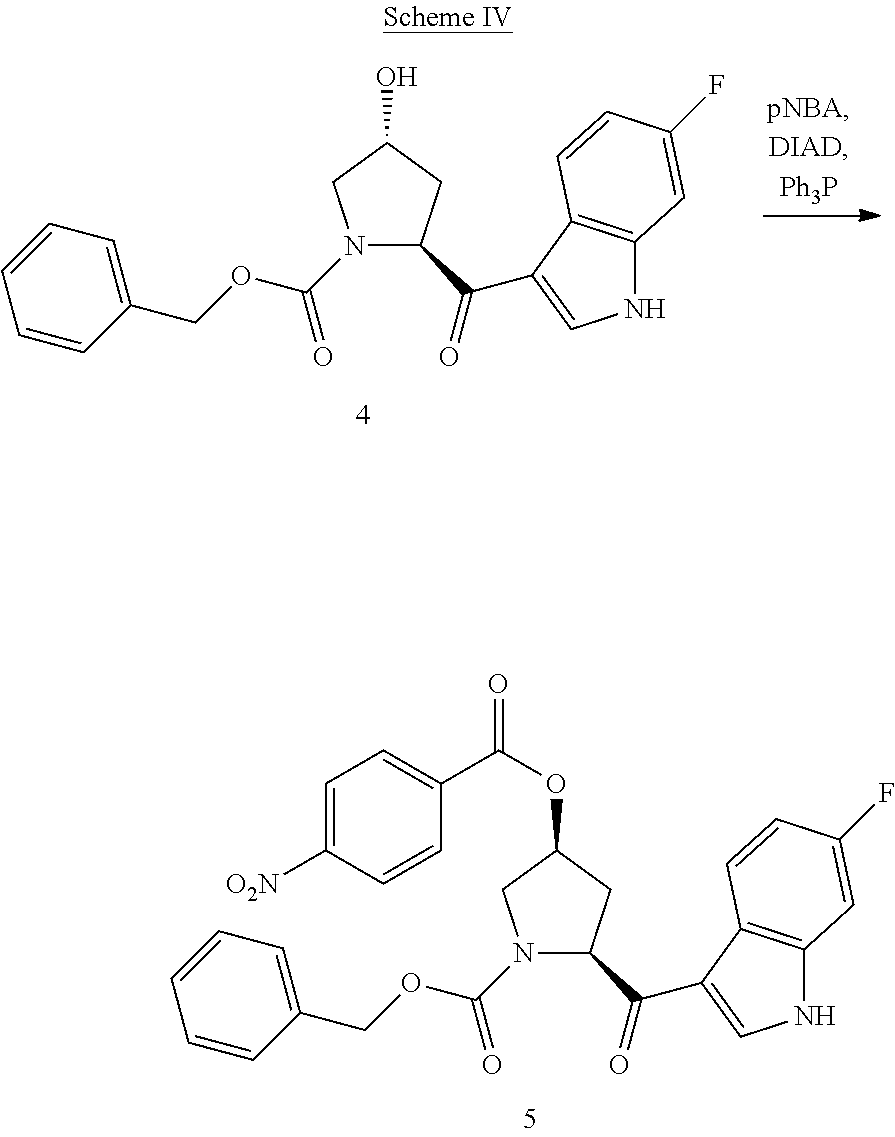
O(C(=O)C1=CC=C([O2N])C=C1)C1CC(C(=O)C2=CNC3=C2C=CC(F)=C3)N(C(OCC2=CC=CC=C2)=O)C1.N1(C(OCC2=CC=CC=C2)=O)C(C(=O)C2=CNC3=C2C=CC(F)=C3)CC(O)C1
